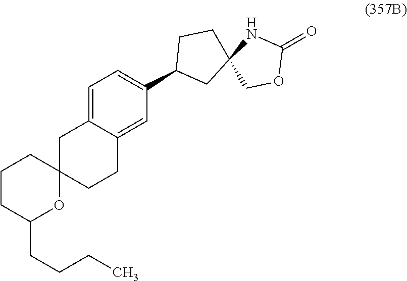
C1CC(CCCC)OC2(C1)CCC1=CC(C3CC4(CC3)COC(=O)N4)=CC=C1C2
